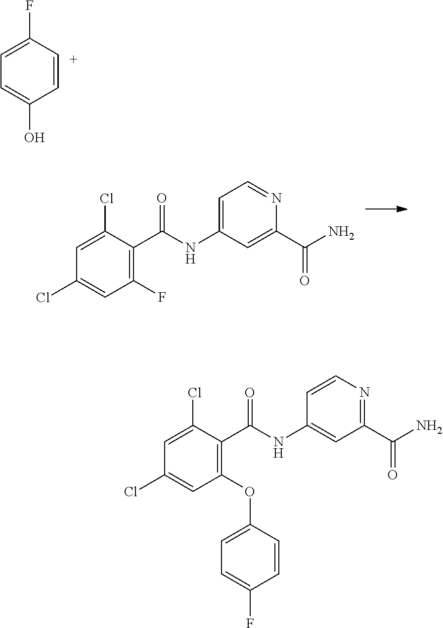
C1(F)=CC=C(O)C=C1.C1(Cl)=CC(F)=C(C(=O)NC2=CC=NC(C(N)=O)=C2)C(Cl)=C1.C1(Cl)=CC(OC2=CC=C(F)C=C2)=C(C(=O)NC2=CC(C(N)=O)=NC=C2)C(Cl)=C1
